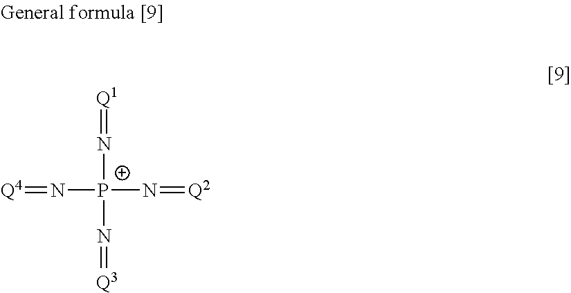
N([P+](N=[Q2])(N=[Q1])N=[Q3])=[Q4]
